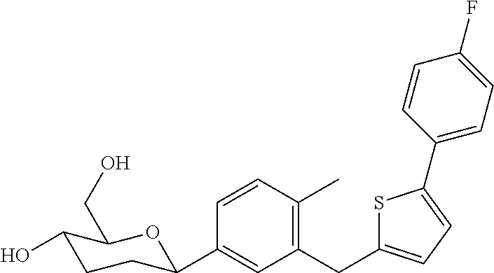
C1=CC(C)=C(CC2=CC=C(C3=CC=C(F)C=C3)S2)C=C1C1CCC(O)C(CO)O1
